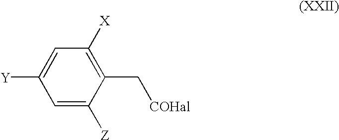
C1=C([Y])C=C([Z])C(C[COHal])=C1[X]
